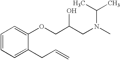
C1=CC=C(CC=C)C(OCC(CN(C)C(C)C)O)=C1
